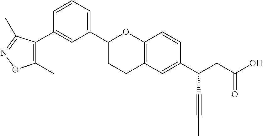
C1(C2CCC3=C(O2)C=CC(C(CC(O)=O)C#CC)=C3)=CC=CC(C2=C(C)ON=C2C)=C1
